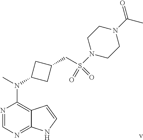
N1=CN=C2C(=C1N(C)C1CC(CS(=O)(=O)N3CCN(C(=O)C)CC3)C1)C=CN2
